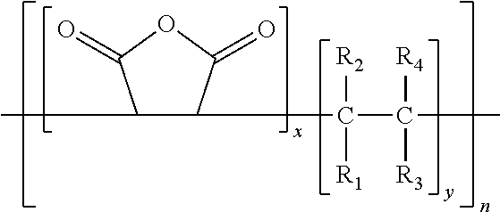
C1(C)C(C([R2])([R1])C(C)([R4])[R3])C(=O)OC1=O
